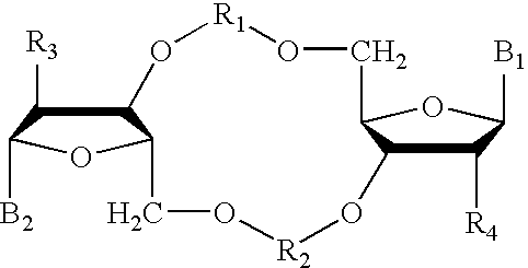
C1([R4])C2C(OC1[B1])CO[R1]OC1C([R3])C([B2])OC1CO[R2]O2
